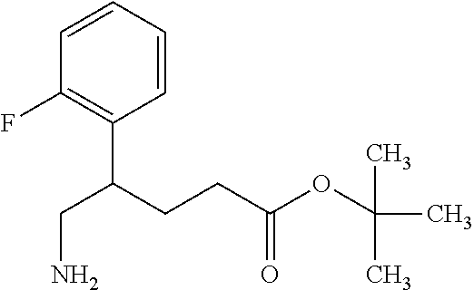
C1=CC=CC(F)=C1C(CCC(OC(C)(C)C)=O)CN
